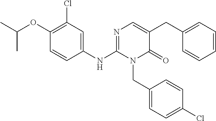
C1(Cl)=C(OC(C)C)C=CC(NC2=NC=C(CC3=CC=CC=C3)C(=O)N2CC2=CC=C(Cl)C=C2)=C1
